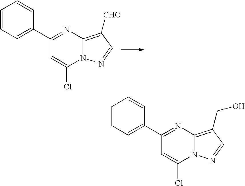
C1=CC=C(C2=NC3=C([CHO])C=NN3C(Cl)=C2)C=C1.C1=CC=C(C2=NC3=C(CO)C=NN3C(Cl)=C2)C=C1
